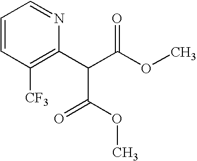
C1(C(C(OC)=O)C(OC)=O)=C([CF3])C=CC=N1
